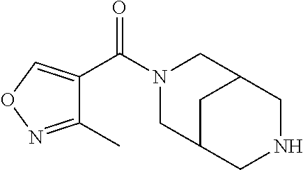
N1(C(C2=CON=C2C)=O)CC2CNCC(C1)C2
